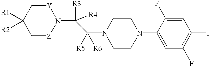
C1[Z]N(C([R3])(C(N2CCN(C3=CC(F)=C(F)C=C3F)CC2)([R6])[R5])[R4])[Y]CC1([R1])[R2]
